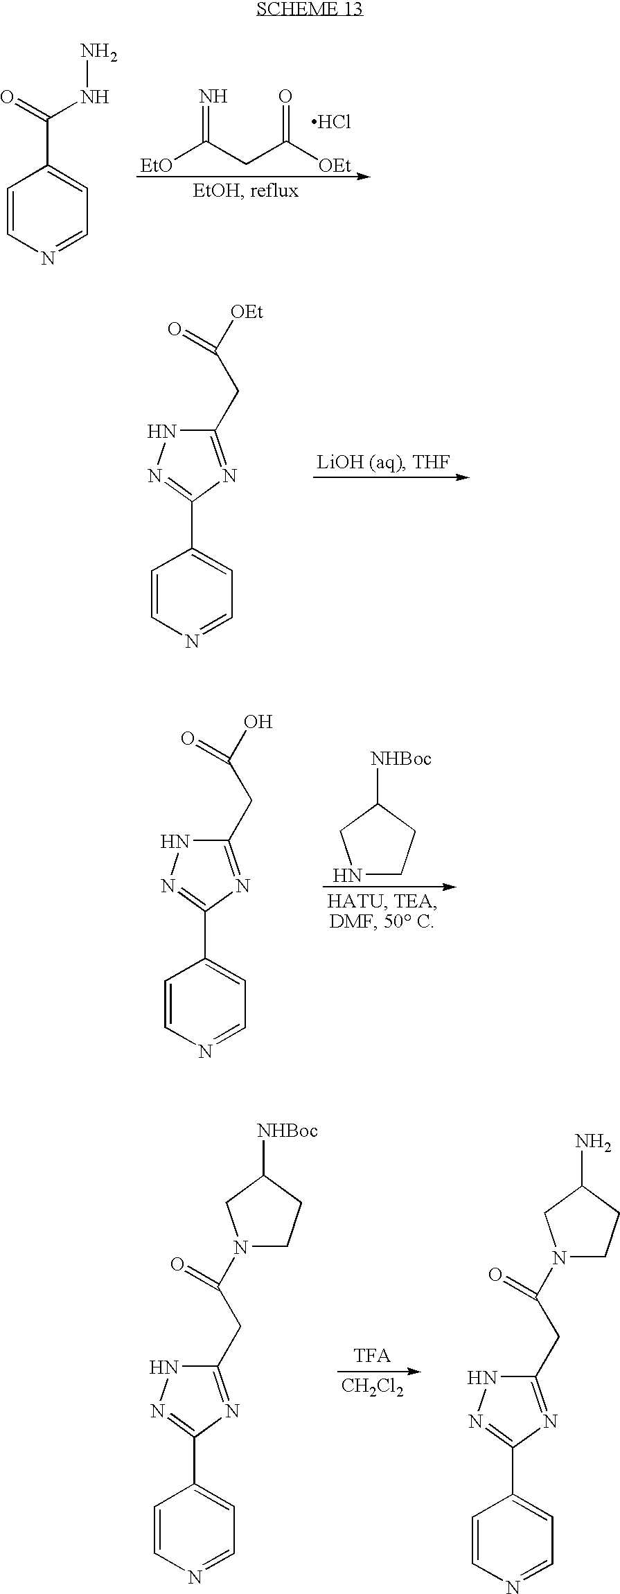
C1=CN=CC=C1C(=O)NN.[EtO]C(CC([OEt])=O)=N.Cl.C1=CN=CC=C1C1=NNC(CC([OEt])=O)=N1.N1CCC([NHBoc])C1.C1=CN=CC=C1C1=NNC(CC(O)=O)=N1.[CH2Cl2].C1=CN=CC=C1C1=NNC(CC(N2CCC(N)C2)=O)=N1.C1=CN=CC=C1C1=NNC(CC(N2CCC([NHBoc])C2)=O)=N1
